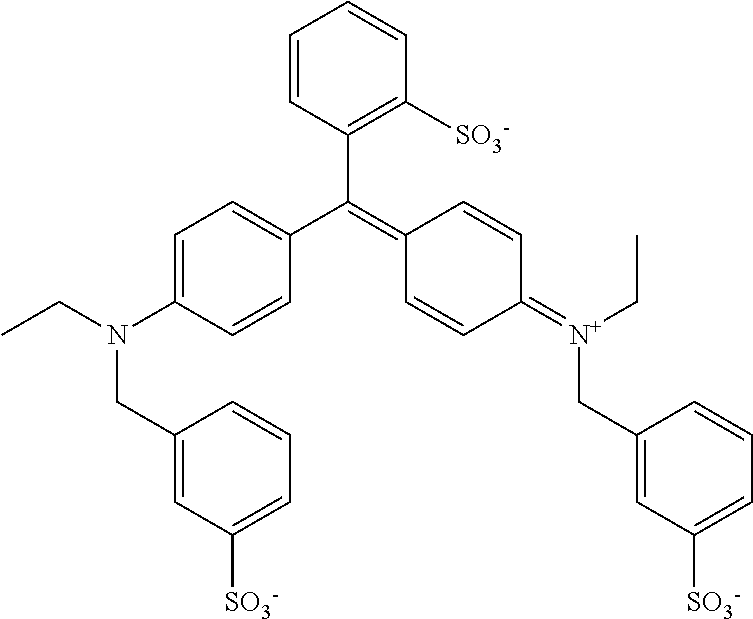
C1=C(N(CC)CC2=CC([SO3-])=CC=C2)C=CC(C(=C2C=CC(=[N+](CC)CC3=CC([SO3-])=CC=C3)C=C2)C2=C([SO3-])C=CC=C2)=C1
